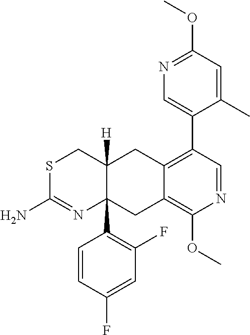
S1C(N)=NC2(C3=C(F)C=C(F)C=C3)C([H])(C1)CC1=C(C3=CN=C(OC)C=C3C)C=NC(OC)=C1C2
